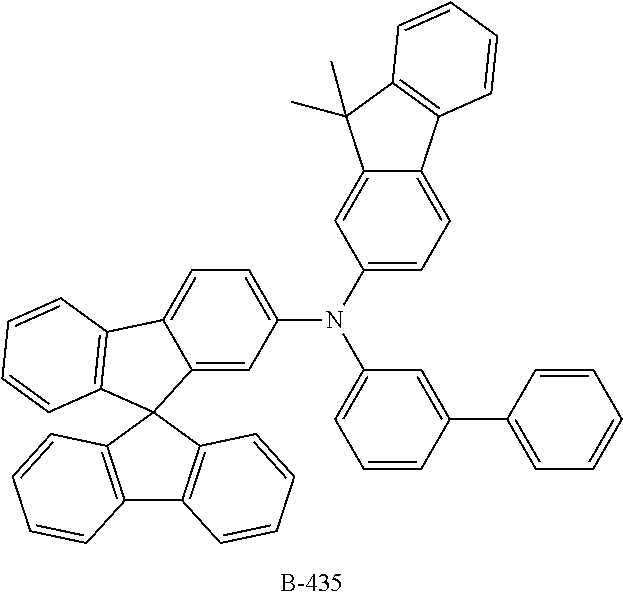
C1=CC(C2=CC=CC=C2)=CC(N(C2=CC=C3C(=C2)C(C)(C)C2=C3C=CC=C2)C2=CC=C3C(=C2)C2(C4=C3C=CC=C4)C3=C(C4=C2C=CC=C4)C=CC=C3)=C1
